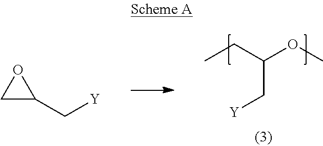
CCC(OC)C[Y].C1C(C[Y])O1
